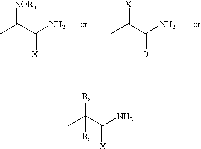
CC(C(N)=[X])=[NORa].CC(C(N)=O)=[X].CC(C(N)=[X])([Ra])[Ra]
